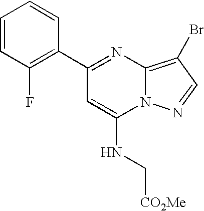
C1(C2=NC3=C(Br)C=NN3C(NC[CO2Me])=C2)=C(F)C=CC=C1
